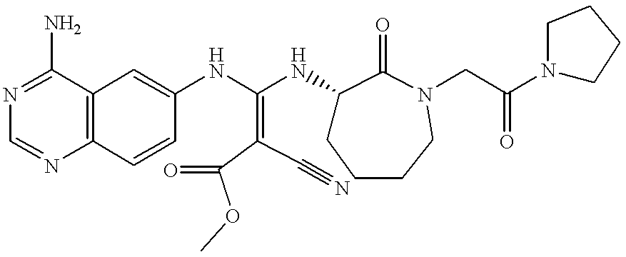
C12=C(C=CC(NC(=C(C(OC)=O)C#N)NC3CCCCN(CC(N4CCCC4)=O)C3=O)=C1)N=CN=C2N
